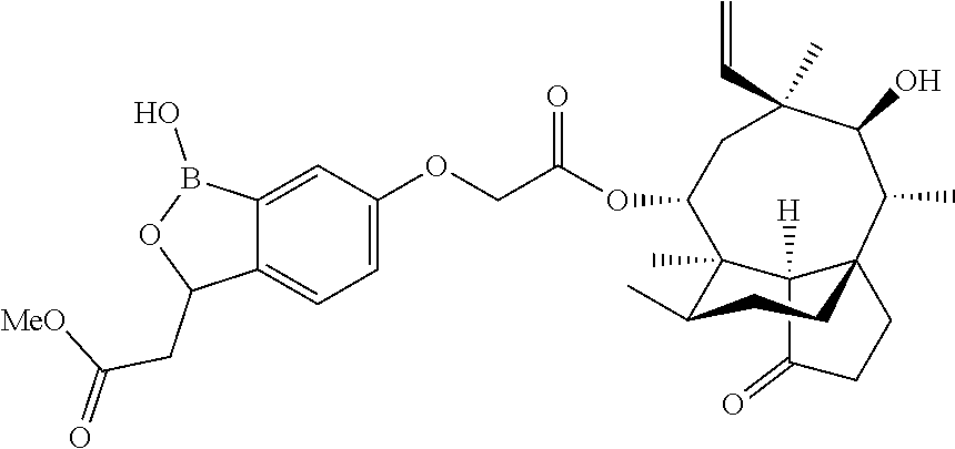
C12([H])C(=O)CCC13CCC(C)C2(C)C(OC(COC1=CC=C2C(=C1)B(O)OC2CC(=O)[MeO])=O)CC(C=C)(C)C(O)C3C
